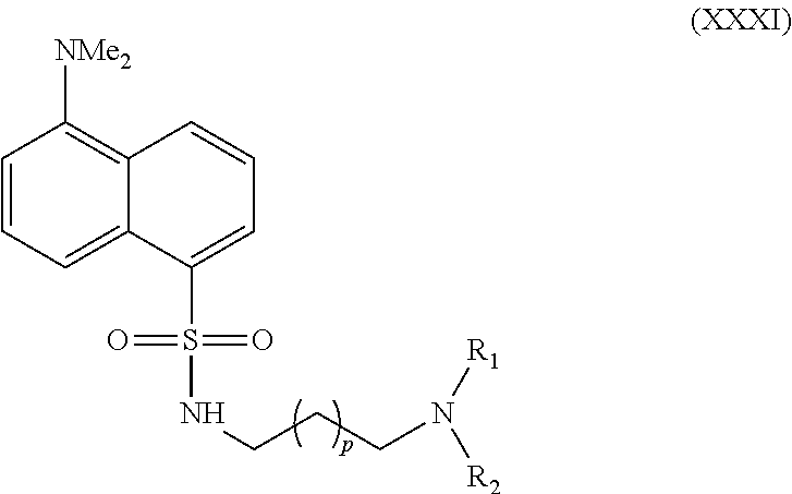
C1=CC=C2C(=C1[NMe2])C=CC=C2S(=O)(=O)NCCCN([R2])[R1]
